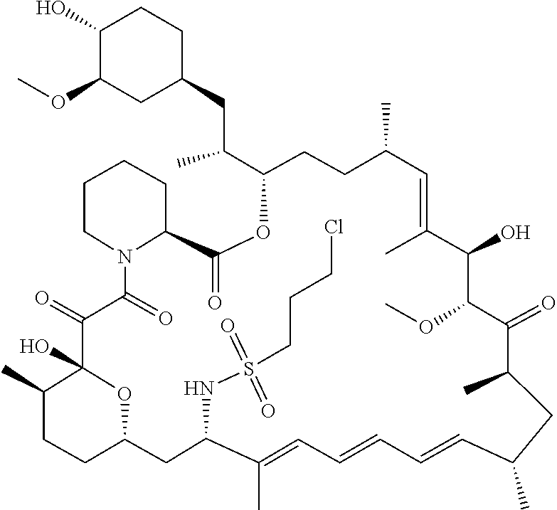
O(C1C(O)C(C)=CC(C)CCC(C(CC2CC(OC)C(O)CC2)C)OC(=O)C2CCCCN2C(=O)C(=O)C2(O)C(C)CCC(CC(NS(=O)(=O)CCCCl)C(C)=CC=CC=CC(C)CC(C)C1=O)O2)C
